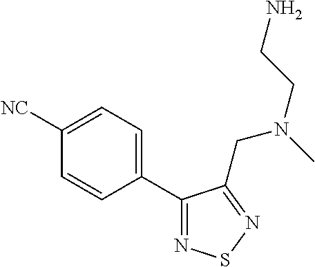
C1(C2=NSN=C2CN(C)CCN)=CC=C([NC])C=C1
